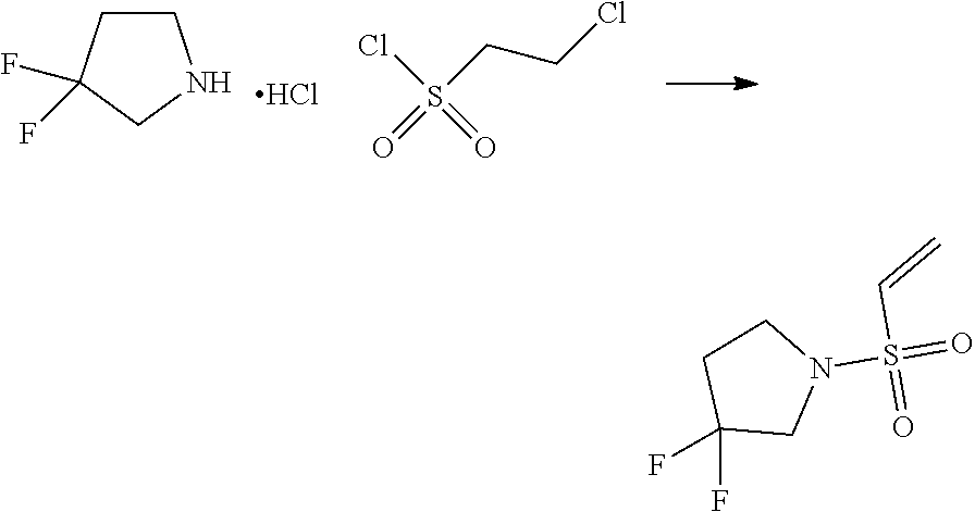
C1CC(F)(F)CN1.Cl.O=S(=O)(Cl)CCCl.C1N(S(=O)(C=C)=O)CCC1(F)F
